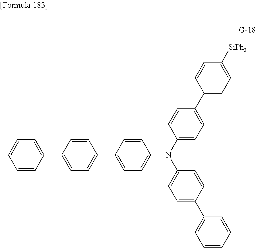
C1=CC(C2=CC=C(C3=CC=C(N(C4=CC=C(C5=CC=C([SiPh3])C=C5)C=C4)C4=CC=C(C5=CC=CC=C5)C=C4)C=C3)C=C2)=CC=C1
